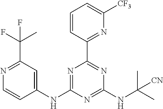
N1=C(NC2=CC(C(C)(F)F)=NC=C2)N=C(NC(C)(C)[CN])N=C1C1=NC([CF3])=CC=C1
